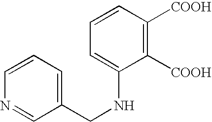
C1(CNC2=CC=CC([COOH])=C2[COOH])=CC=CN=C1
